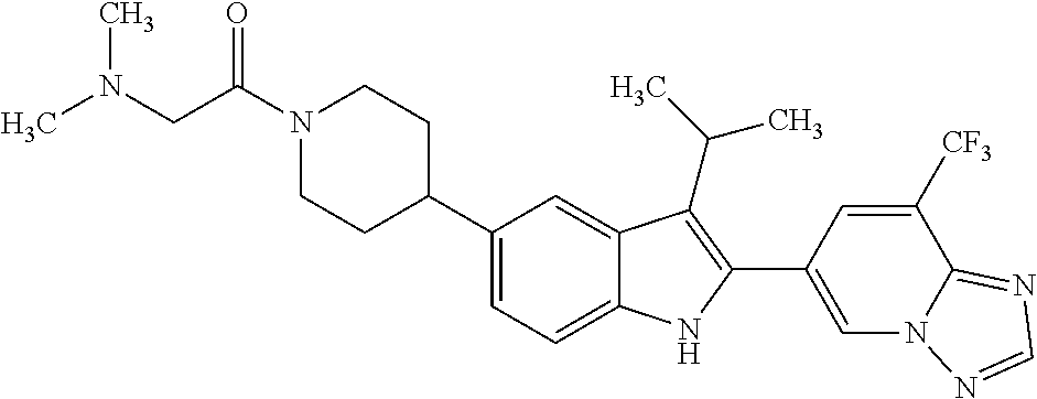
C(N1CCC(C2=CC=C3C(=C2)C(C(C)C)=C(C2=CN4C(=NC=N4)C([CF3])=C2)N3)CC1)(CN(C)C)=O
